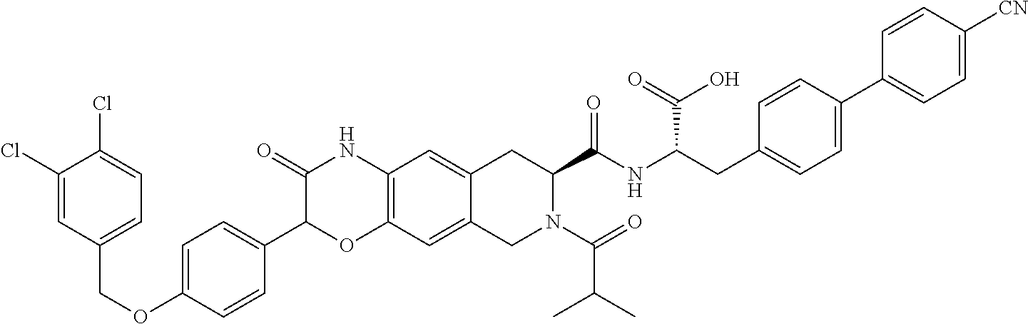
C1=C(OCC2=CC=C(Cl)C(Cl)=C2)C=CC(C2OC3=C(NC2=O)C=C2C(=C3)CN(C(C(C)C)=O)C(C(NC(CC3=CC=C(C4=CC=C([CN])C=C4)C=C3)C(=O)O)=O)C2)=C1
